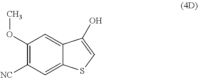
[NC]C1=C(OC)C=C2C(=C1)SC=C2O
